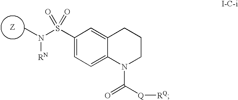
CN(S(C1=CC=C2C(=C1)CCCN2C([Q][RQ])=O)(=O)=O)[RN]
